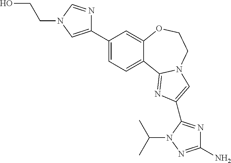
C1(C2=CN(CCO)C=N2)=CC=C2C(=C1)OCCN1C2=NC(C2=NC(N)=NN2C(C)C)=C1
